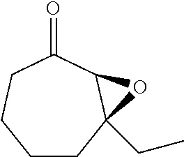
C1CC2(CC)C(C(=O)CC1)O2
